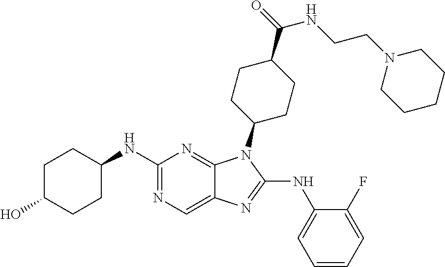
N1=C(NC2CCC(O)CC2)N=C2C(=C1)N=C(NC1=CC=CC=C1F)N2C1CCC(C(=O)NCCN2CCCCC2)CC1
